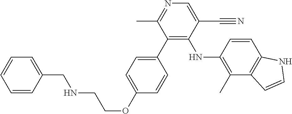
C(NCCOC1=CC=C(C2=C(NC3=C(C)C4=C(C=C3)NC=C4)C(C#N)=CN=C2C)C=C1)C1=CC=CC=C1
